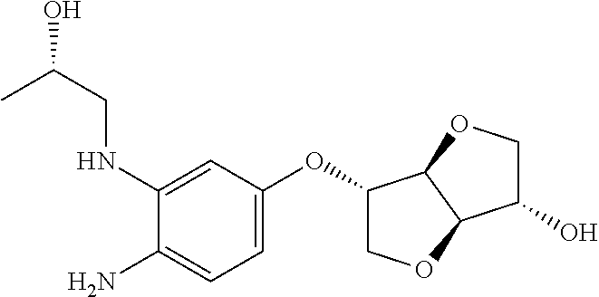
CC(CNC1=CC(OC2COC3C2OCC3O)=CC=C1N)O
